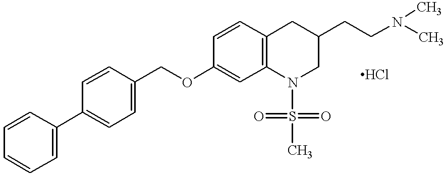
C1=CC=CC=C1C1=CC=C(COC2=CC3=C(C=C2)CC(CCN(C)C)CN3S(C)(=O)=O)C=C1
